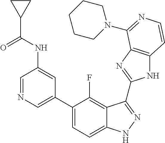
C1=C(C2=CC=C3C(=C2F)C(C2=NC4=C(N2)C=CN=C4N2CCCCC2)=NN3)C=C(NC(C2CC2)=O)C=N1
